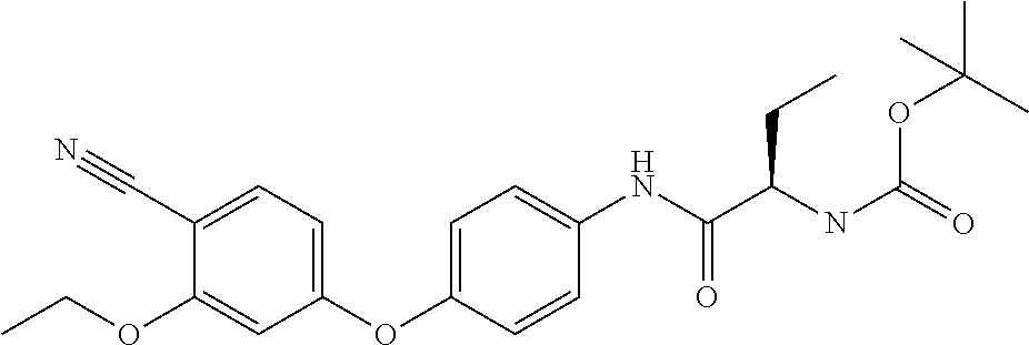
C1=C(C#N)C(OCC)=CC(OC2=CC=C(NC(C(NC(OC(C)(C)C)=O)CC)=O)C=C2)=C1
